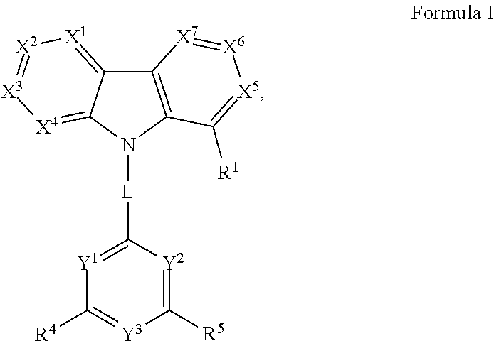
C12=[X1][X2]=[X3][X4]=C1N([L]C1=[Y1]C([R4])=[Y3]C([R5])=[Y2]1)C1=C2[X7]=[X6][X5]=C1[R1]
